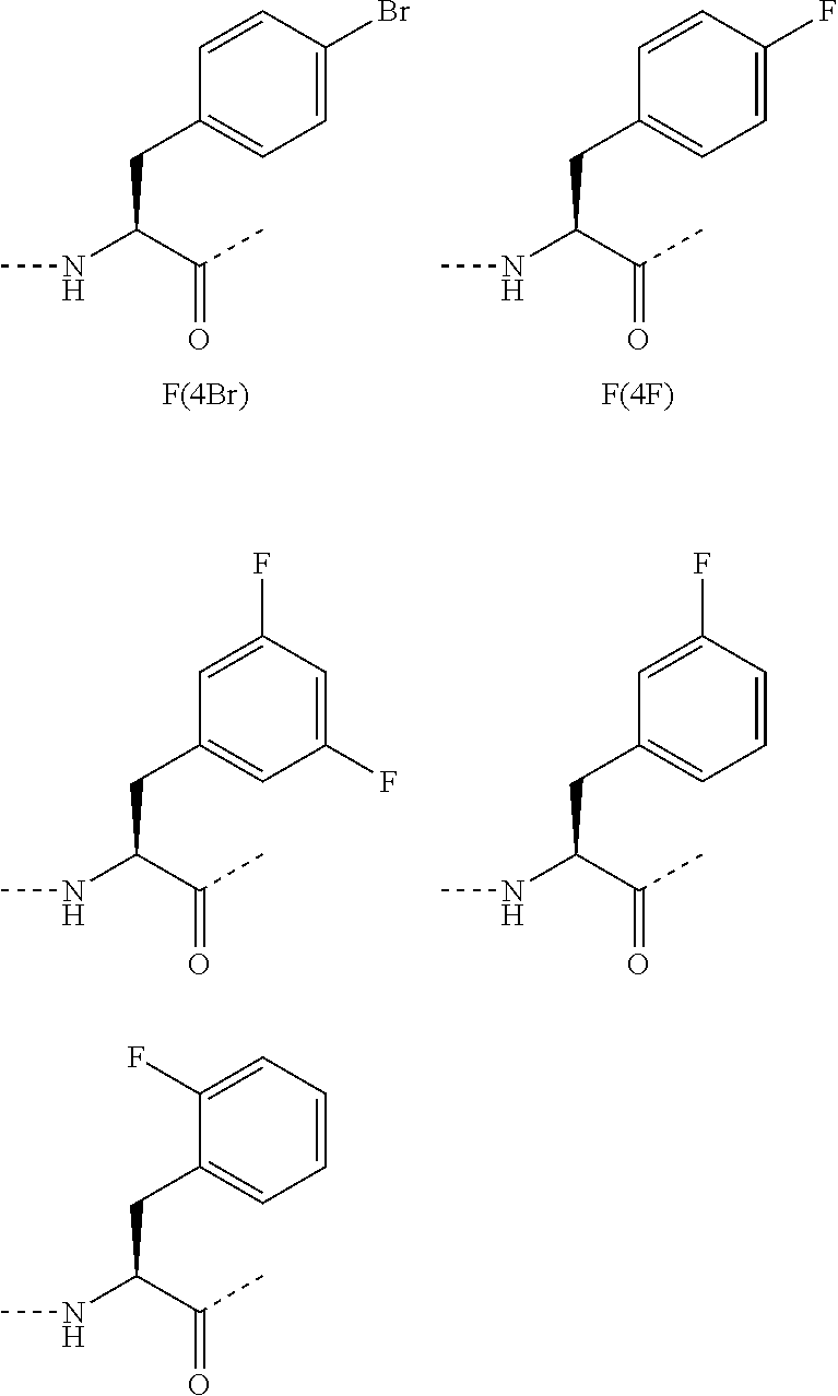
C(C(C(C)=O)NC)C1=CC=CC=C1F.C(C(C(C)=O)NC)C1=CC=C(Br)C=C1.C(C(C(C)=O)NC)C1=CC=C(F)C=C1.C(C(C(C)=O)NC)C1=CC(F)=CC(F)=C1.C(C(C(C)=O)NC)C1=CC=CC(F)=C1
